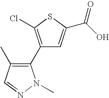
C1(C2=C(C)C=NN2C)=C(Cl)SC(C(O)=O)=C1
